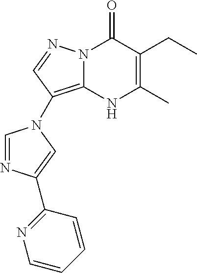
N12C(=C(N3C=NC(C4=NC=CC=C4)=C3)C=N1)NC(C)=C(CC)C2=O
